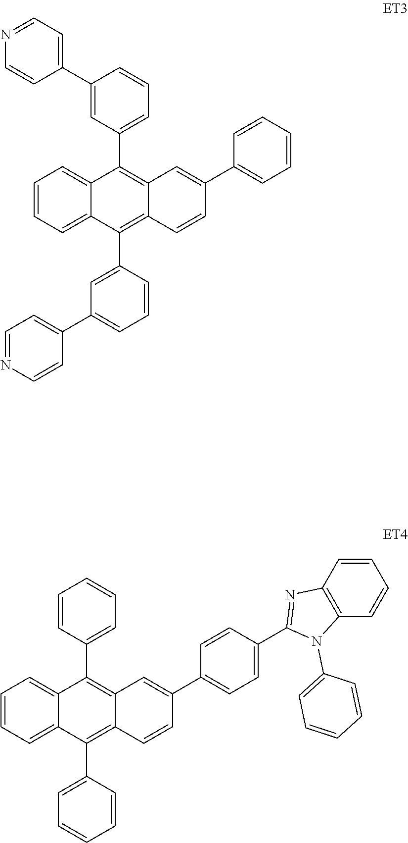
C1=CC=C2C(=C1)C(C1=CC=CC=C1)=C1C(=C2C2=CC=CC=C2)C=CC(C2=CC=C(C3=NC4=C(N3C3=CC=CC=C3)C=CC=C4)C=C2)=C1.C1=CC=C2C(=C1)C(C1=CC=CC(C3=CC=NC=C3)=C1)=C1C(=C2C2=CC(C3=CC=NC=C3)=CC=C2)C=CC(C2=CC=CC=C2)=C1
